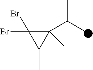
C1(C(C)C)(C)C(Br)(Br)C1C
